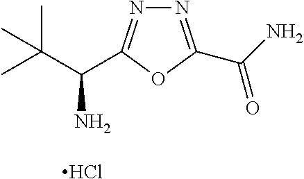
NC(C(C)(C)C)C1=NN=C(C(N)=O)O1.Cl
